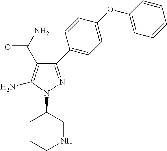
N1(C2CNCCC2)N=C(C2=CC=C(OC3=CC=CC=C3)C=C2)C(C(=O)N)=C1N
